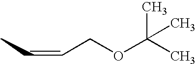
CC=CCOC(C)(C)C
